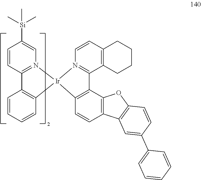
C1=CC2=N(C=C1[Si](C)(C)C)[Ir]1(C3=C2C=CC=C3)N2=C(C3=C(C=C2)CCCC3)C2=C1C=CC1=C2OC2=C1C=C(C1=CC=CC=C1)C=C2
